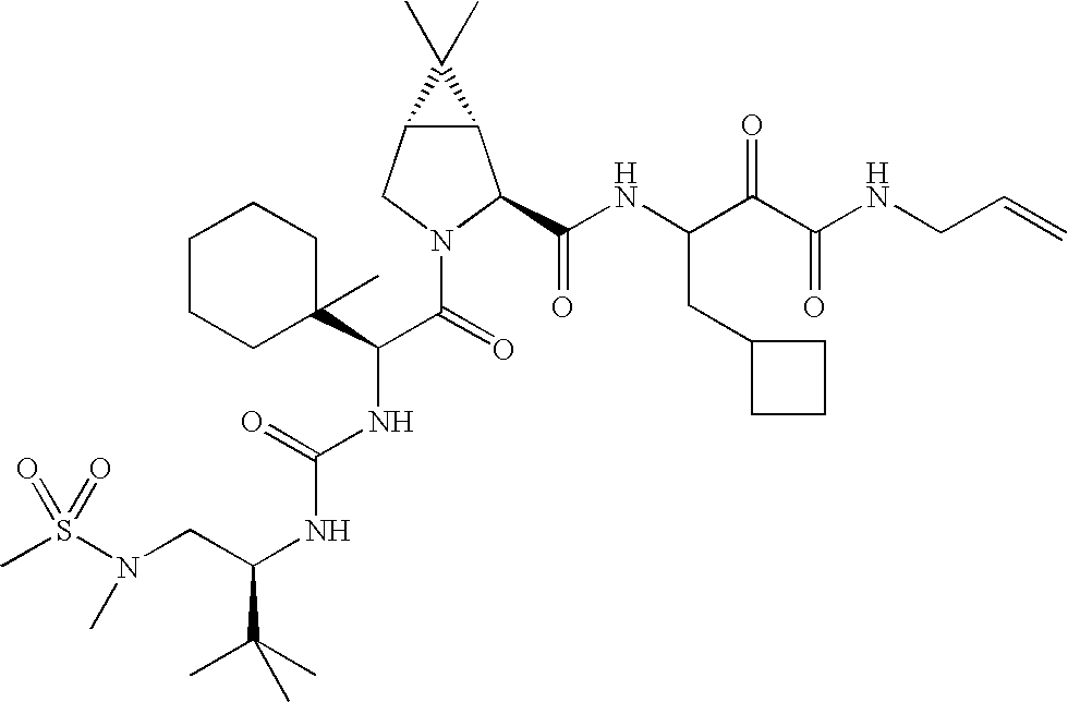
S(N(CC(NC(NC(C(=O)N1C(C(NC(C(C(NCC=C)=O)=O)CC2CCC2)=O)C2C(C1)C2(C)C)C1(C)CCCCC1)=O)C(C)(C)C)C)(=O)(=O)C
